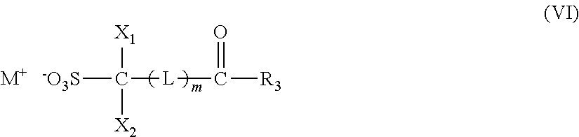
[m].[-O3S]C([L]C([R3])=O)([X1])[X2].[M+]
